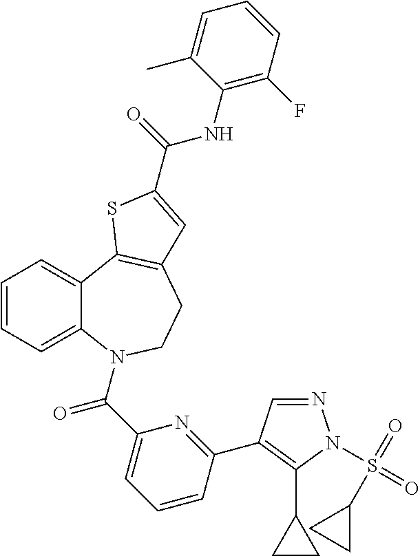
N1=CC(C2=NC(C(=O)N3C4=CC=CC=C4C4=C(CC3)C=C(C(=O)NC3=C(F)C=CC=C3C)S4)=CC=C2)=C(C2CC2)N1S(=O)(=O)C1CC1
